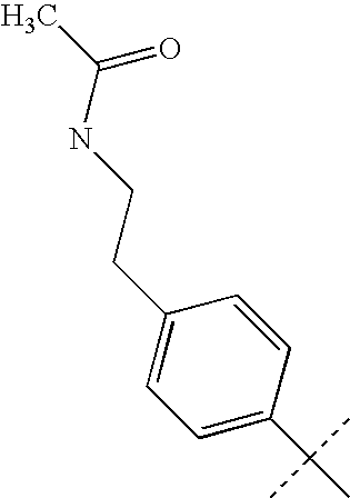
C1=C(C(C)(C)C)C=CC(CCNC(C)=O)=C1
